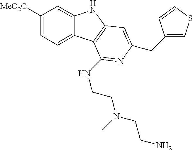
C1([MeO2C])=CC=C2C(=C1)NC1=C2C(NCCN(CCN)C)=NC(CC2=CSC=C2)=C1
